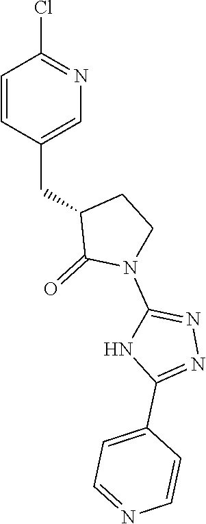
C1=CC(CC2C(=O)N(C3=NN=C(C4=CC=NC=C4)N3)CC2)=CN=C1Cl
